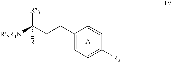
C1(CCC([R5R4N])([R3])[R1])=CC=C([R2])C=C1
